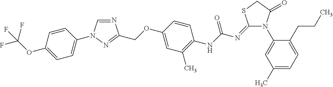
N1=CN(C2=CC=C(OC(F)(F)F)C=C2)N=C1COC1=CC(C)=C(NC(N=C2N(C3=CC(C)=CC=C3CCC)C(=O)CS2)=O)C=C1
